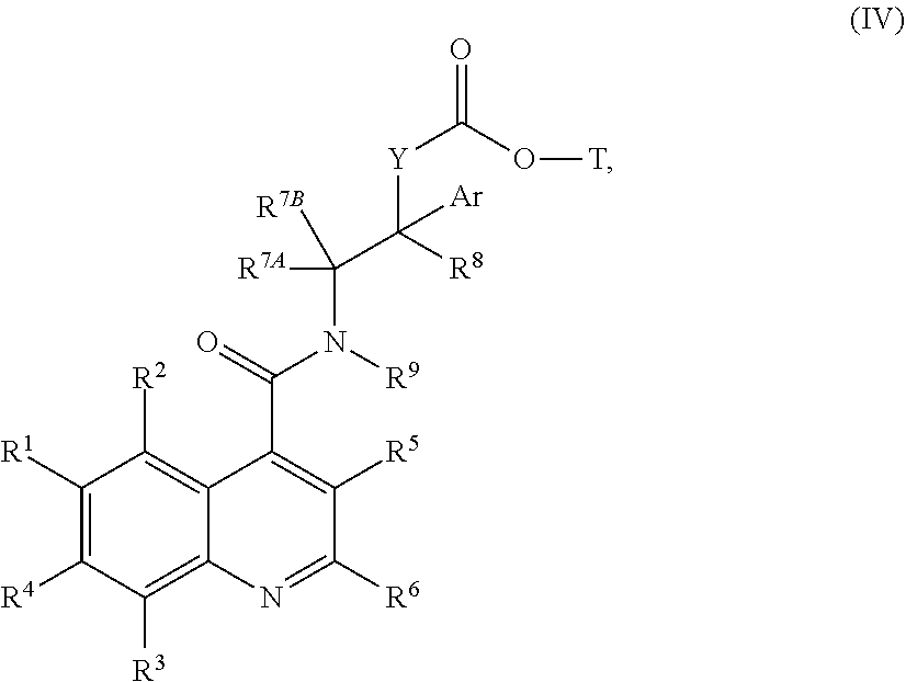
C12=C([R2])C([R1])=C([R4])C([R3])=C1N=C([R6])C([R5])=C2C(=O)N(C(C([Y]C(=O)O[T])([R8])[Ar])([R7A])[R7B])[R9]
